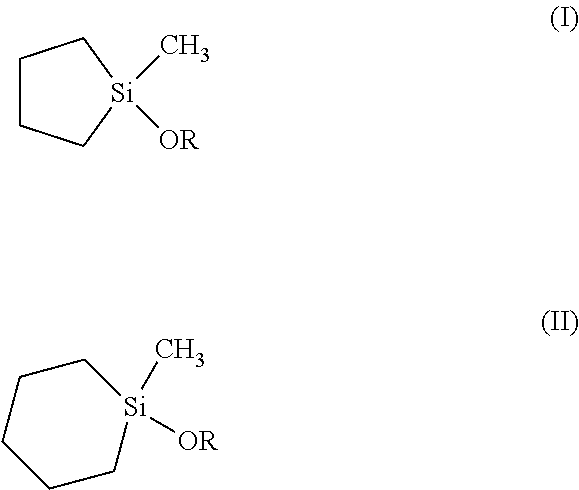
C1CC[Si](C)([OR])C1.C1C[Si](C)([OR])CCC1
